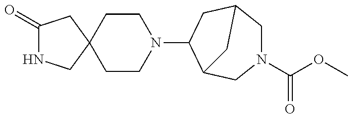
C1(=O)NCC2(C1)CCN(C1CC3CN(C(OC)=O)CC1C3)CC2
